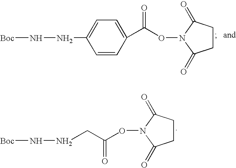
[Boc]NNC1=CC=C(C(ON2C(=O)CCC2=O)=O)C=C1.O(N1C(=O)CCC1=O)C(=O)CNN[Boc]
